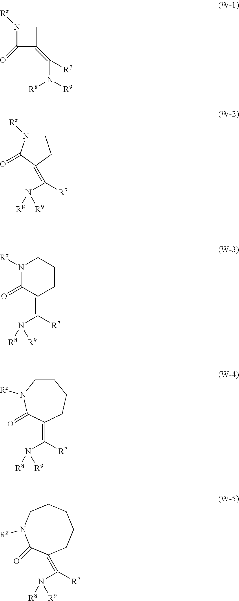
C1(=O)C(=C([R7])N([R9])[R8])CN1[Rz].C1N([Rz])C(=O)C(=C(N([R8])[R9])[R7])C1.C1(=C(N([R8])[R9])[R7])CCCN([Rz])C1=O.C1(=C(N([R8])[R9])[R7])CCCCN([Rz])C1=O.C(N([R8])[R9])([R7])=C1CCCCCN([Rz])C1=O
